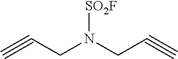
C#CCN(CC#C)[SO2F]
